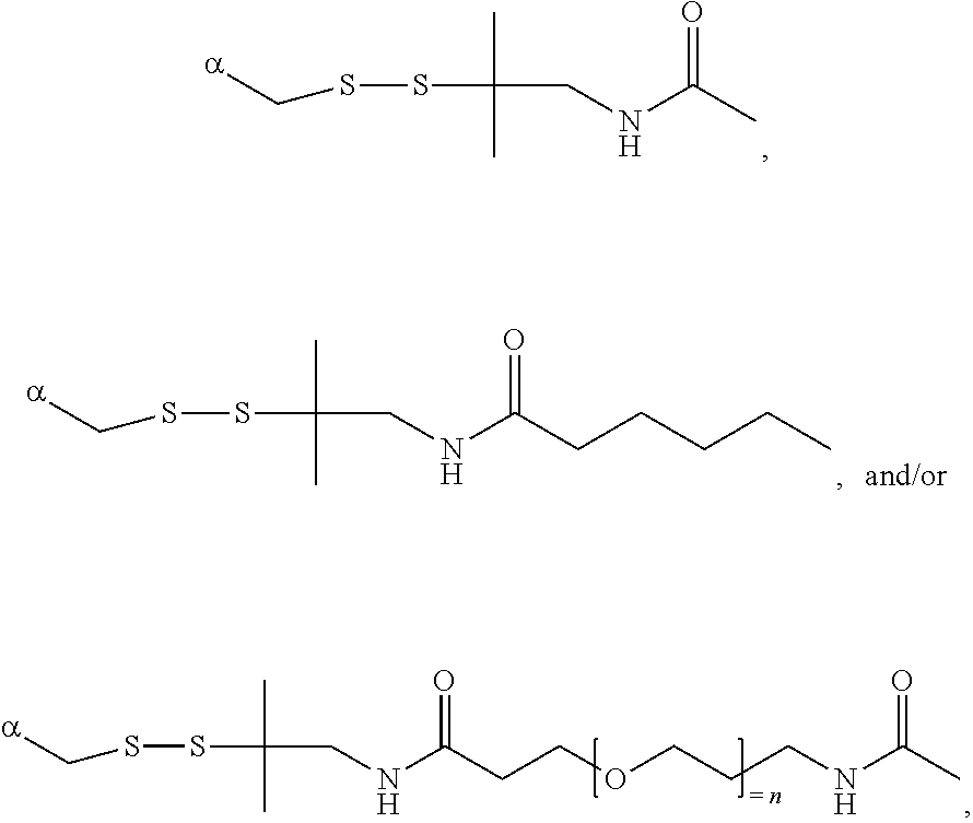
C(SSC(C)(CNC(C)=O)C)[a].C(SSC(C)(CNC(CCCCC)=O)C)[a].C(SSC(C)(CNC(CCOCCCNC(C)=O)=O)C)[a]
